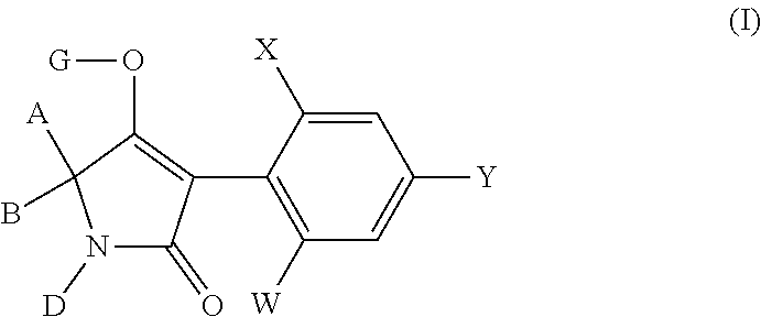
C1=C([X])C(C2=C(O[G])C([A])(B)N([D])C2=O)=C([W])C=C1[Y]
